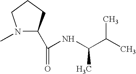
N1(C)C(C(=O)NC(C(C)C)C)CCC1
